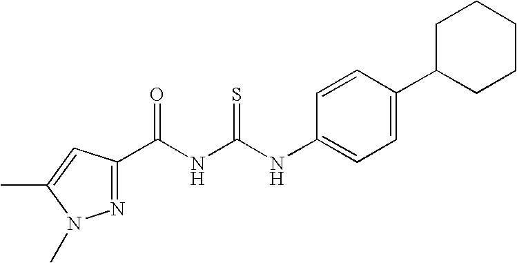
N1=C(C(NC(NC2=CC=C(C3CCCCC3)C=C2)=S)=O)C=C(C)N1C
